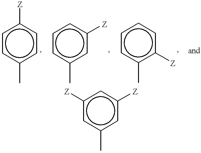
c1c(C)ccc([Z])c1.c1(C)cc([Z])ccc1.c1c(C)c([Z])ccc1.c1c(C)cc([Z])cc1[Z]
